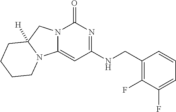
N12C(=CC(NCC3=C(F)C(F)=CC=C3)=NC1=O)N1C([H])(C2)CCCC1
